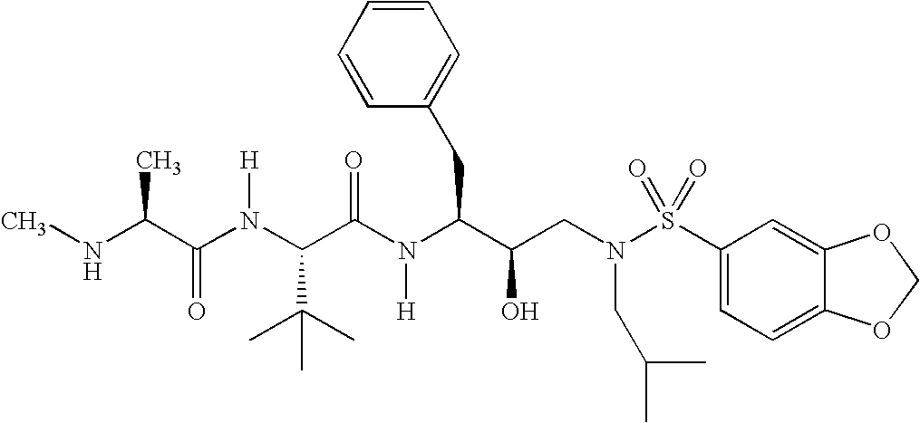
N(C(C(N(C(C(N(C(C(CN(S(C1=CC=C2C(=C1)OCO2)(=O)=O)CC(C)C)O)CC1=CC=CC=C1)[H])=O)C(C)(C)C)[H])=O)C)C
